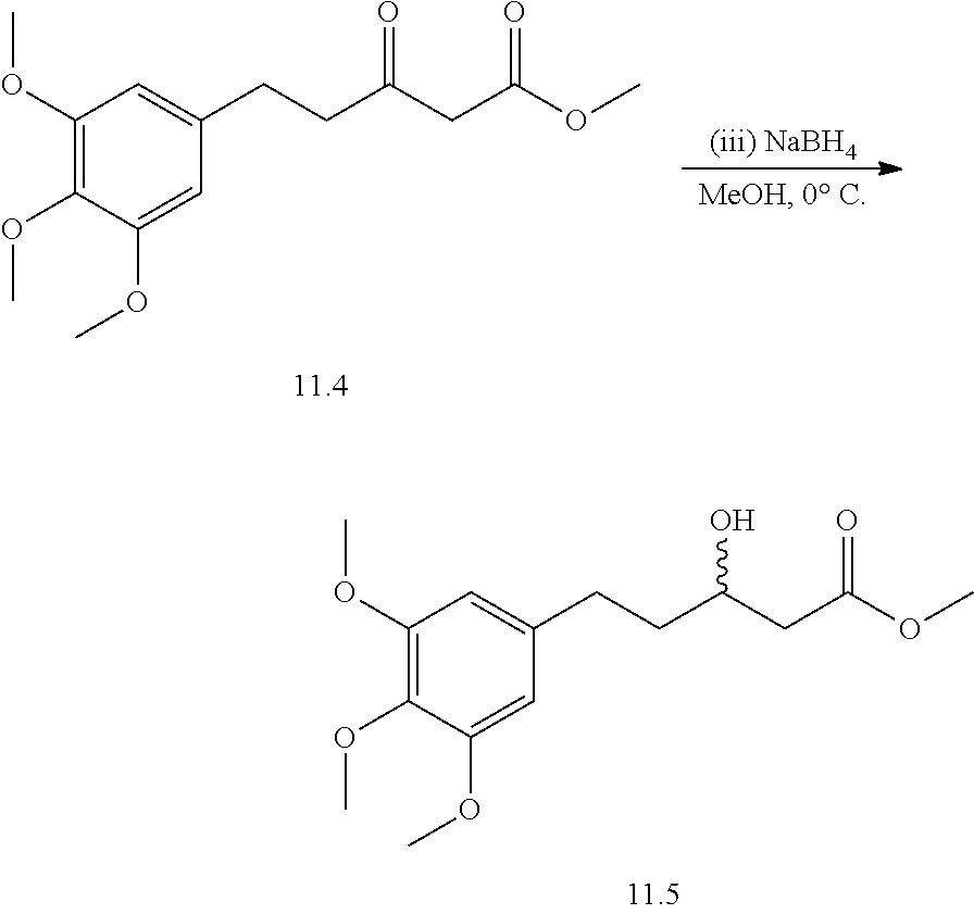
C1(OC)=C(OC)C(OC)=CC(CCC(CC(OC)=O)O)=C1.C1(OC)=C(OC)C(OC)=CC(CCC(CC(OC)=O)=O)=C1
